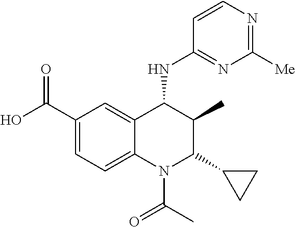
C1(C(=O)O)=CC=C2C(=C1)C(NC1=NC([Me])=NC=C1)C(C)C(C1CC1)N2C(C)=O
